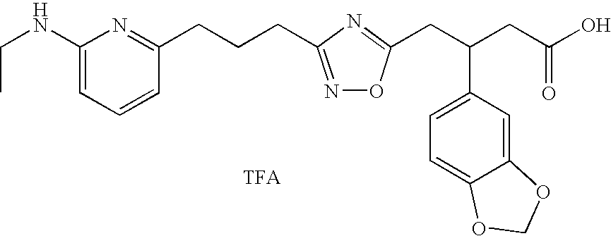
C(NC1=CC=CC(CCCC2=NOC(CC(C3=CC=C4C(=C3)OCO4)CC(=O)O)=N2)=N1)C
